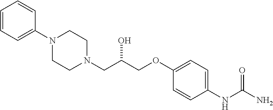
C1=CC=C(N2CCN(CC(COC3=CC=C(NC(N)=O)C=C3)O)CC2)C=C1
